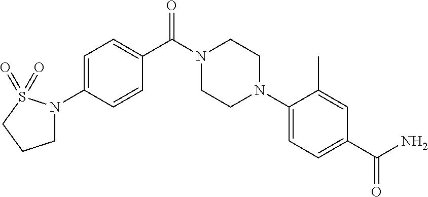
C1=C(N2CCCS2(=O)=O)C=CC(C(N2CCN(C3=CC=C(C(=O)N)C=C3C)CC2)=O)=C1
